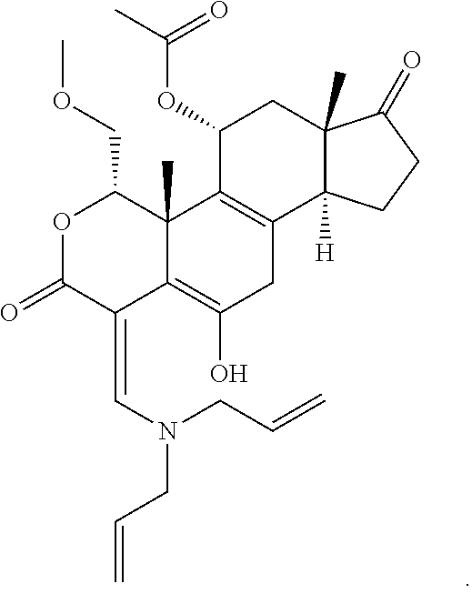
O1C(=O)C(=CN(CC=C)CC=C)C2=C(O)CC3=C(C2(C)C1COC)C(OC(C)=O)CC1(C)C3([H])CCC1=O
